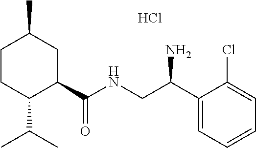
C1CC(C(C)C)C(C(NCC(C2=CC=CC=C2Cl)N)=O)CC1C.Cl
